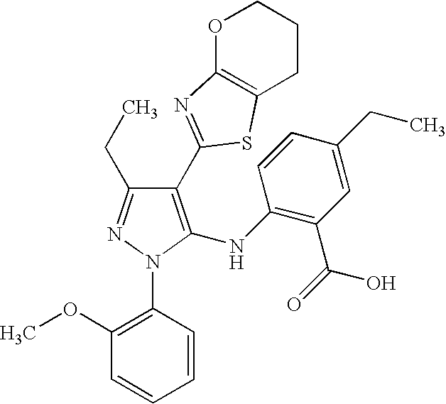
C1(C2=NC3=C(CCCO3)S2)=C(NC2=C(C(=O)O)C=C(CC)C=C2)N(C2=C(OC)C=CC=C2)N=C1CC
